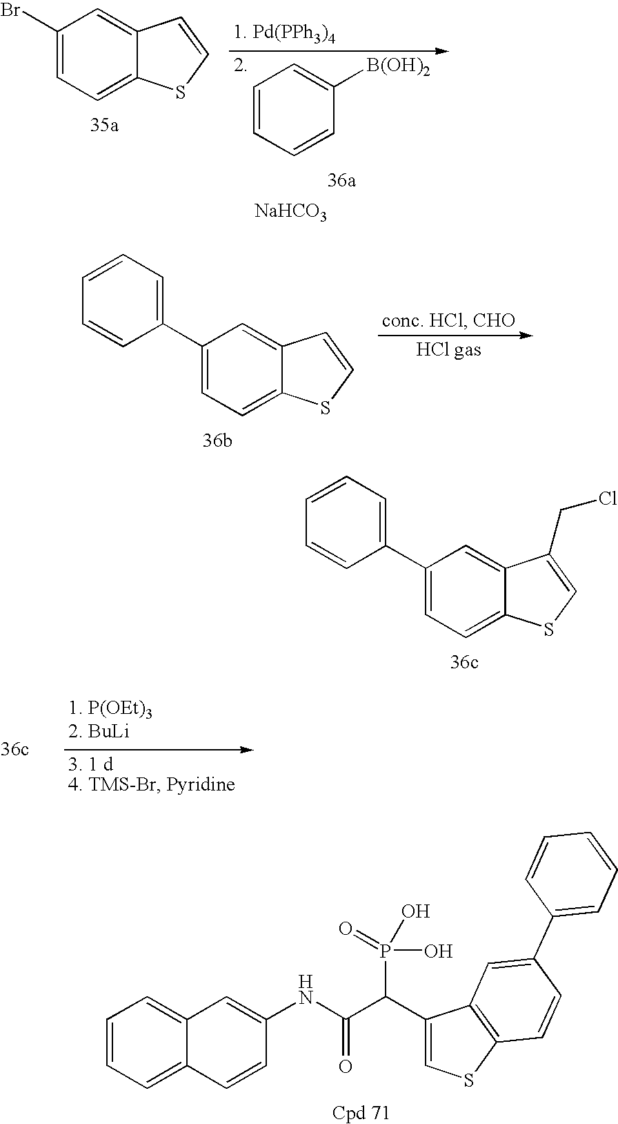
C1=CC=C2C(=C1)C=C(NC(C(C1=CSC3=C1C=C(C1=CC=CC=C1)C=C3)P(=O)(O)O)=O)C=C2.C1(Br)=CC=C2C(=C1)C=CS2.C1=CC=CC([B(OH)2])=C1.[NaHCO3].C1(C2=CC=CC=C2)=CC=C2C(=C1)C=CS2.C1(C2=CC=CC=C2)=CC=C2C(=C1)C(CCl)=CS2
